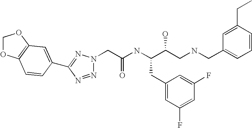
N1=NC(C2=CC3=C(OCO3)C=C2)=NN1CC(NC(C(CNCC1=CC=CC(CC)=C1)O)CC1=CC(F)=CC(F)=C1)=O
